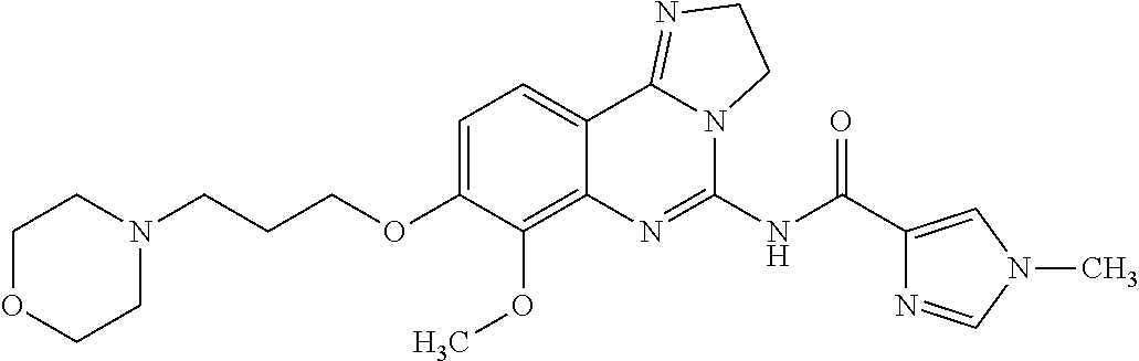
C1OCCN(CCCOC2=CC=C3C(=C2OC)N=C(NC(C2=CN(C)C=N2)=O)N2C3=NCC2)C1
